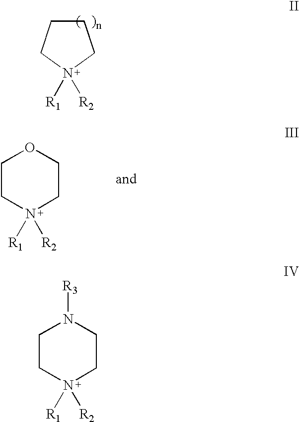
C1CN([R1])([R2])CCN1[R3].C1CCN([R1])([R2])C1.C1CN([R1])([R2])CCO1
